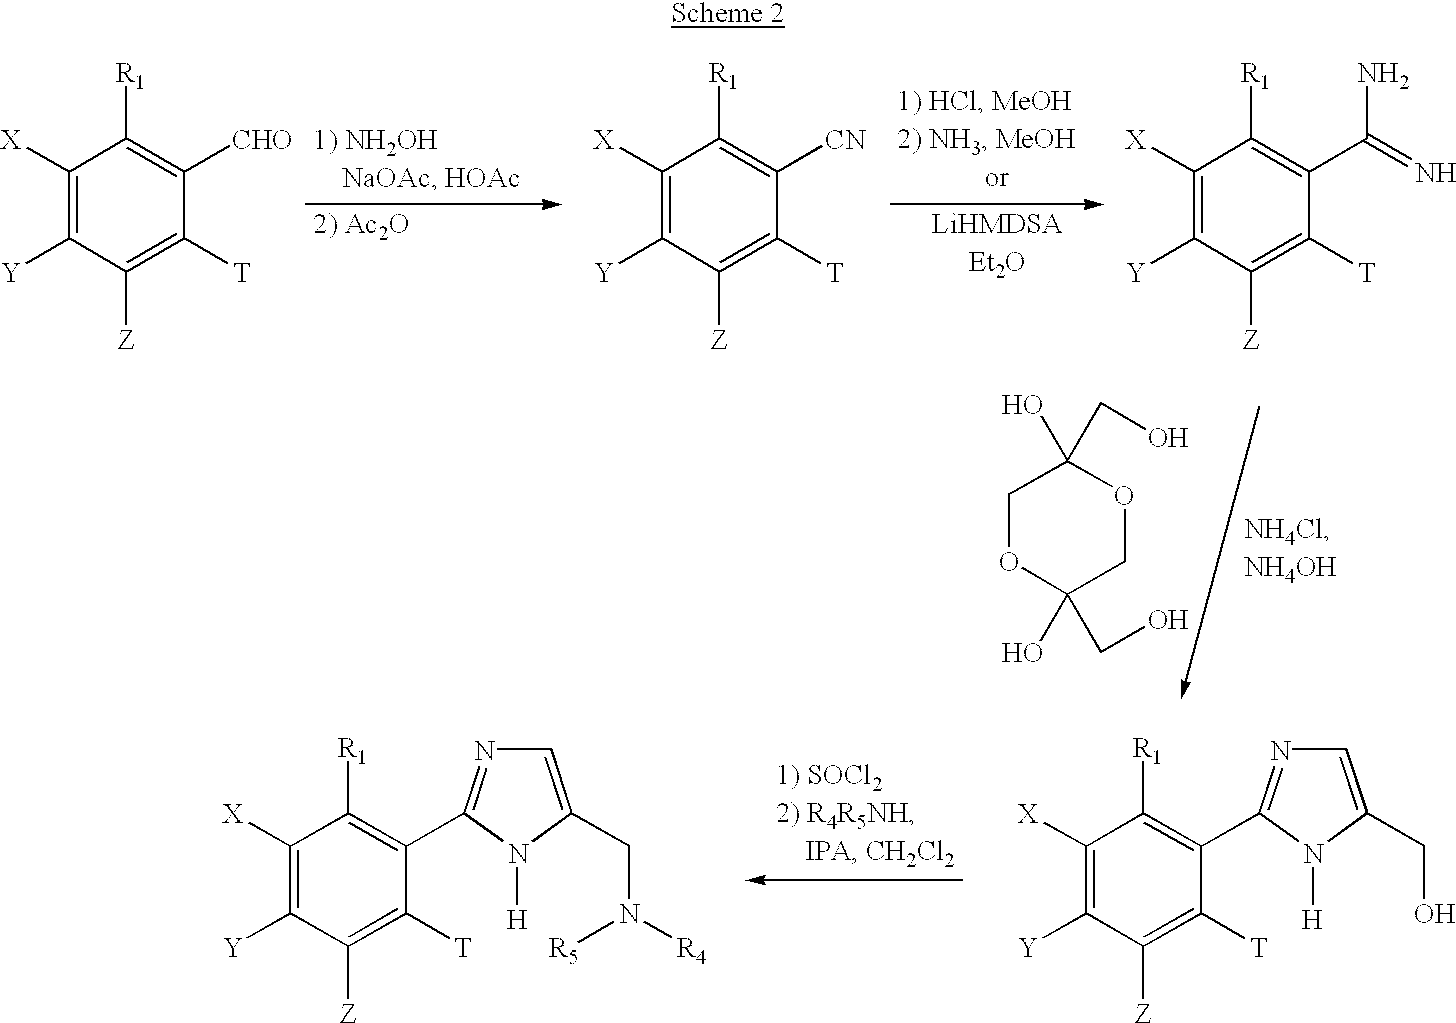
C1([X])=C([Y])C([Z])=C([T])C([CHO])=C1[R1].C1([X])=C([Y])C([Z])=C([T])C([CN])=C1[R1].C1([X])=C([Y])C([Z])=C([T])C(C(=N)N)=C1[R1].C1OC(CO)(O)COC1(CO)O.C1([X])=C([Y])C([Z])=C([T])C(C2=NC=C(CO)N2[H])=C1[R1].C1([X])=C([Y])C([Z])=C([T])C(C2=NC=C(CN([R4])[R5])N2[H])=C1[R1]
